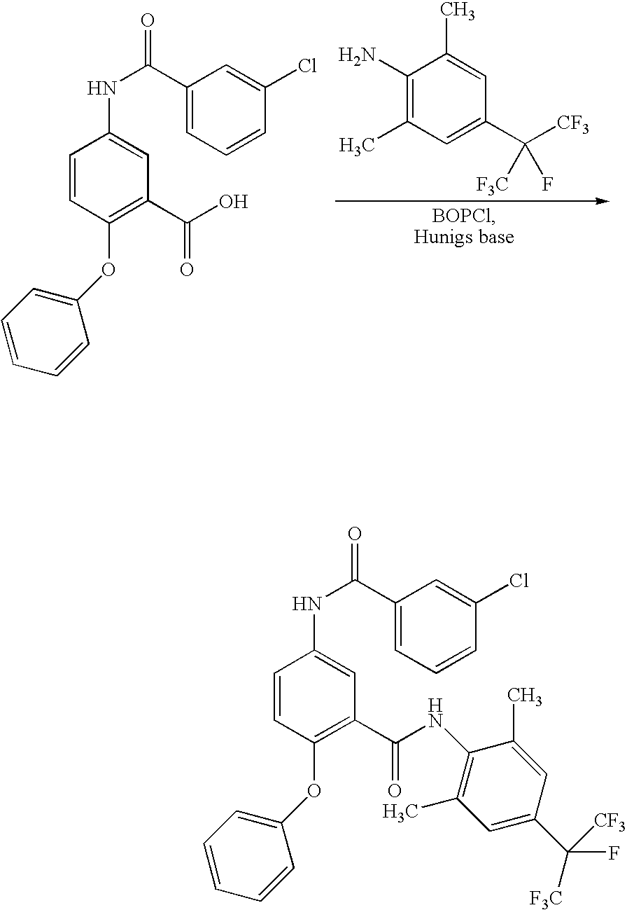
C1(N)=C(C)C=C(C([CF3])([F3C])F)C=C1C.C1=CC(OC2=CC=CC=C2)=C(C(O)=O)C=C1NC(C1=CC=CC(Cl)=C1)=O.C1=CC(OC2=CC=CC=C2)=C(C(NC2=C(C)C=C(C([F3C])(F)[CF3])C=C2C)=O)C=C1NC(C1=CC=CC(Cl)=C1)=O
